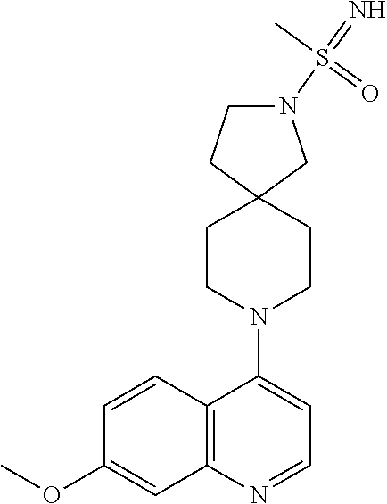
C12=C(N=CC=C1N1CCC3(CC1)CN(S(=N)(C)=O)CC3)C=C(OC)C=C2
